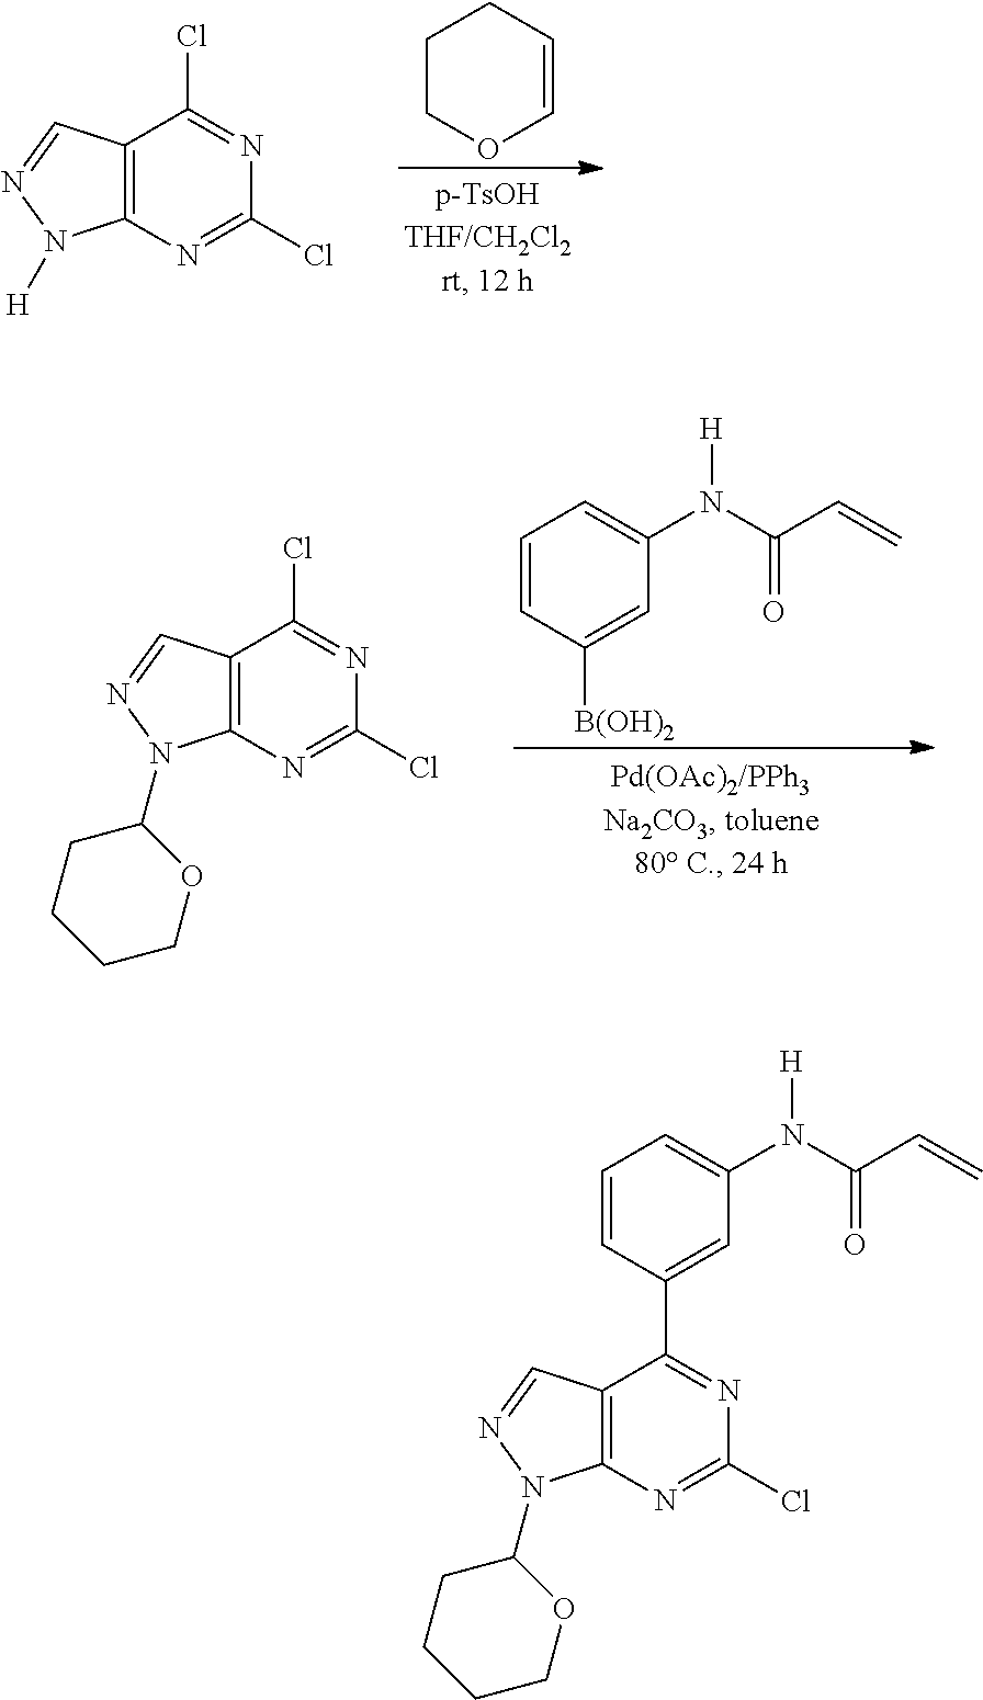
C12=C(N=C(Cl)N=C1Cl)N([H])N=C2.C1COC=CC1.C12=C(N=C(Cl)N=C1Cl)N(C1CCCCO1)N=C2.C1=CC([B(OH)2])=CC(N(C(C=C)=O)[H])=C1.C12=C(N=C(Cl)N=C1C1=CC(N(C(C=C)=O)[H])=CC=C1)N(C1CCCCO1)N=C2
